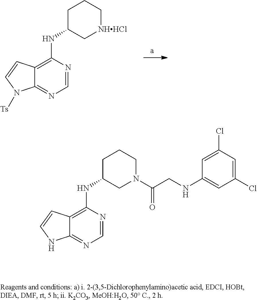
C1=NC(NC2C[NHHCl]CCC2)=C2C(=N1)N([Ts])C=C2.C1=NC(NC2CN(C(CNC3=CC(Cl)=CC(Cl)=C3)=O)CCC2)=C2C(=N1)NC=C2
